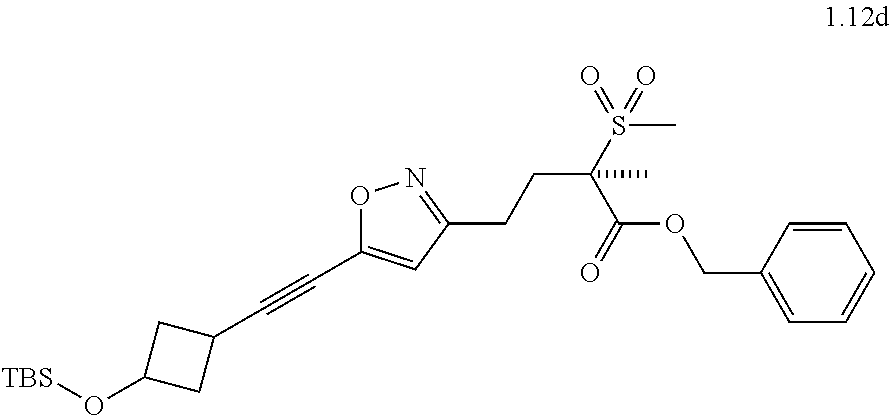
O1C(C#CC2CC(O[TBS])C2)=CC(CCC(S(C)(=O)=O)(C)C(=O)OCC2=CC=CC=C2)=N1
